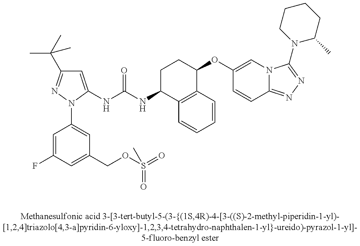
C1=C(NC(NC2C3=C(C(OC4=CN5C(=NN=C5N5C(C)CCCC5)C=C4)CC2)C=CC=C3)=O)N(C2=CC(COS(=O)(=O)C)=CC(F)=C2)N=C1C(C)(C)C
